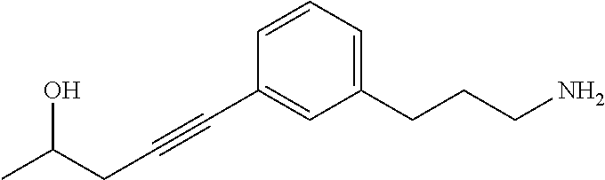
CC(CC#CC1=CC(CCCN)=CC=C1)O
